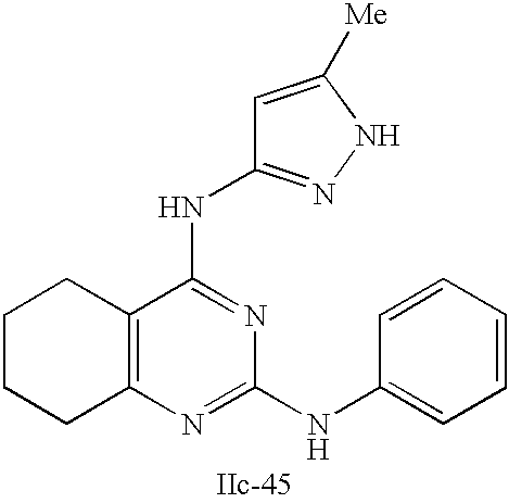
C12=C(N=C(NC3=CC=CC=C3)N=C1NC1=NNC([Me])=C1)CCCC2
